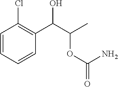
C1=CC=CC(C(C(C)OC(N)=O)O)=C1Cl
